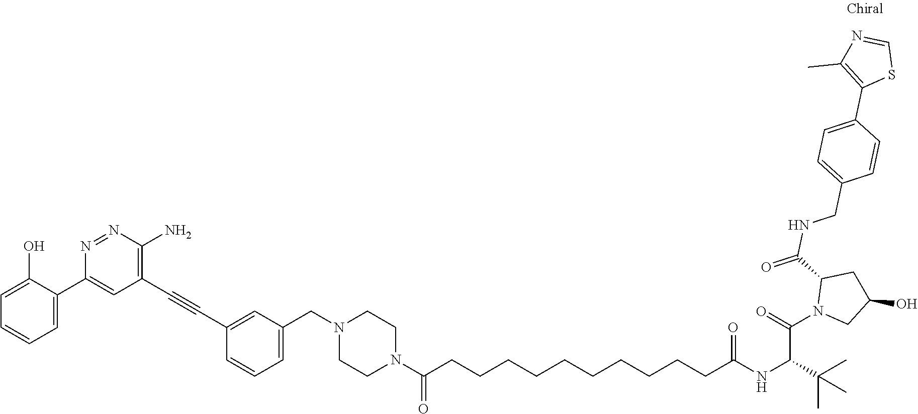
C1(O)=CC=CC=C1C1=CC(C#CC2=CC(CN3CCN(C(=O)CCCCCCCCCCC(NC(C(=O)N4CC(O)CC4C(=O)NCC4=CC=C(C5=C(C)N=CS5)C=C4)C(C)(C)C)=O)CC3)=CC=C2)=C(N)N=N1
